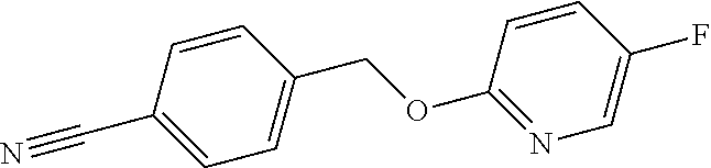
N#CC1=CC=C(COC2=NC=C(F)C=C2)C=C1
